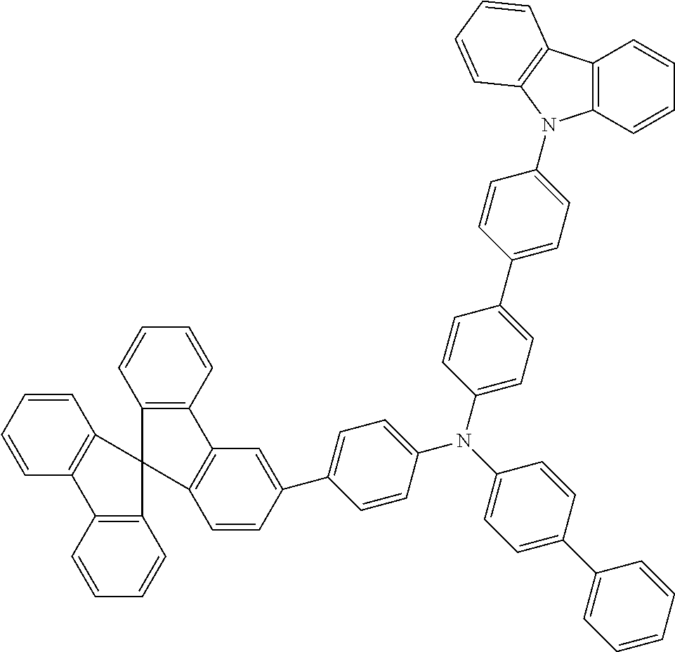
C1(C2=CC=CC=C2)=CC=C(N(C2=CC=C(C3=CC=C(N4C5=C(C6=C4C=CC=C6)C=CC=C5)C=C3)C=C2)C2=CC=C(C3=CC4=C(C=C3)C3(C5=C4C=CC=C5)C4=C(C=CC=C4)C4=C3C=CC=C4)C=C2)C=C1
